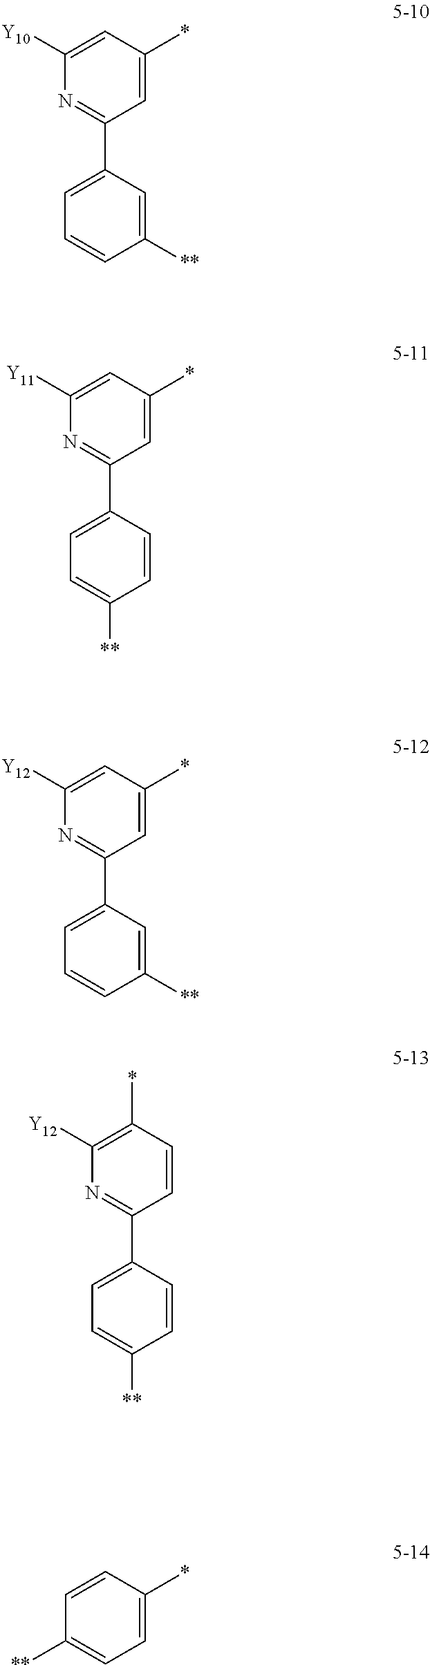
C1([Y10])=CC(*)=CC(C2=CC=CC([**])=C2)=N1.C1([Y11])=CC(*)=CC(C2=CC=C([**])C=C2)=N1.C1([Y12])=CC(*)=CC(C2=CC=CC([**])=C2)=N1.C1([Y12])=C(*)C=CC(C2=CC=C([**])C=C2)=N1.C1=CC(*)=CC=C1[**]
